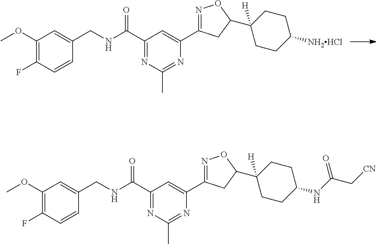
C1(OC)=C(F)C=CC(CNC(C2=NC(C)=NC(C3=NOC(C4([H])CCC([NH2HCl])CC4)C3)=C2)=O)=C1.C1(OC)=C(F)C=CC(CNC(C2=NC(C)=NC(C3=NOC(C4([H])CCC(NC(C[CN])=O)CC4)C3)=C2)=O)=C1
